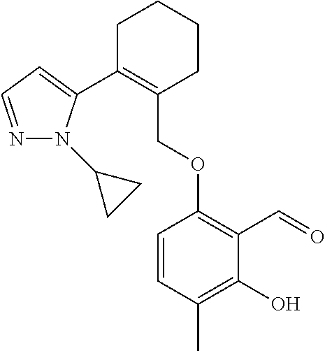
C1C(C2=CC=NN2C2CC2)=C(COC2=C(C=O)C(O)=C(C)C=C2)CCC1
